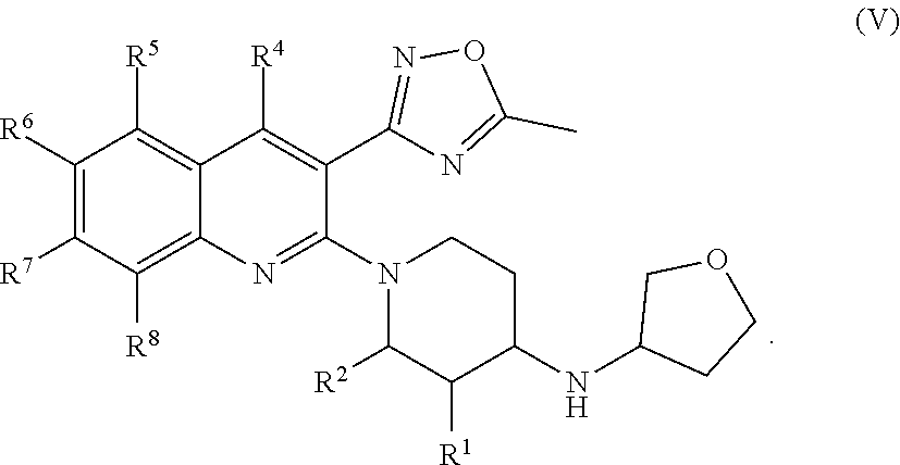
C1([R6])=C([R7])C([R8])=C2C(=C1[R5])C([R4])=C(C1=NOC(C)=N1)C(N1CCC(NC3CCOC3)C([R1])C1[R2])=N2
